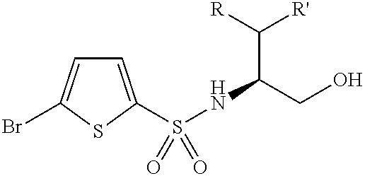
C1=C(S(NC(C([R])[R'])CO)(=O)=O)SC(Br)=C1
